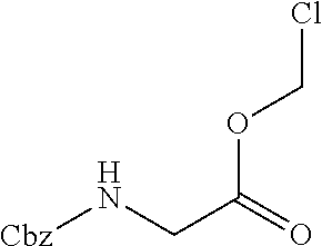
[Cbz]NCC(=O)OCCl
